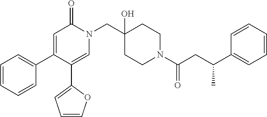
N1(CC2(O)CCN(C(=O)CC(C3=CC=CC=C3)C)CC2)C(=O)C=C(C2=CC=CC=C2)C(C2=CC=CO2)=C1
